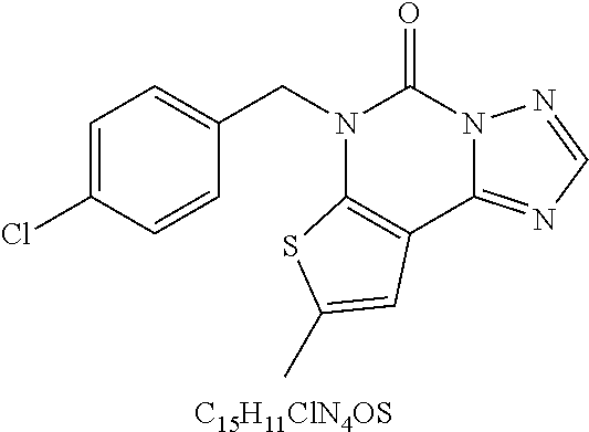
C1=C(Cl)C=CC(CN2C3=C(C4=NC=NN4C2=O)C=C(C)S3)=C1.[C15H11ClN4OS]
